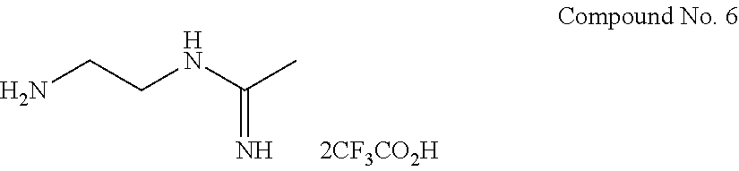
NCCNC(C)=N
